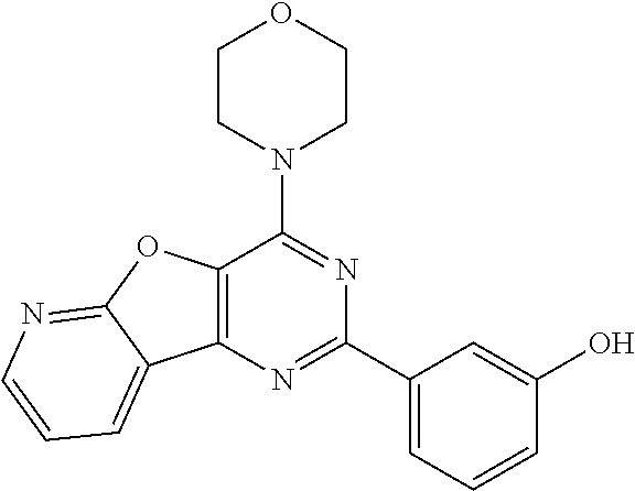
C1CN(C2=NC(C3=CC=CC(O)=C3)=NC3=C2OC2=NC=CC=C32)CCO1
